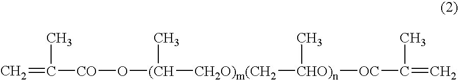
C=C([CO]O[(CH]([CH2O)m(CH2][CHO)n]([OC]C(=C)C)C)C)C
